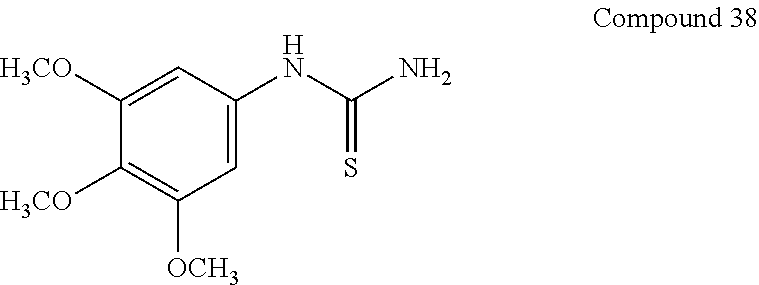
C1=C(NC(N)=S)C=C([H3CO])C([H3CO])=C1[OCH3]
